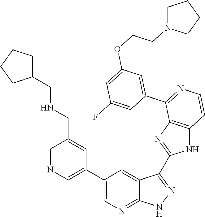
C1=NC=C(C2=CN=C3C(=C2)C(C2=NC4=C(N2)C=CN=C4C2=CC(OCCN4CCCC4)=CC(F)=C2)=NN3)C=C1CNCC1CCCC1
